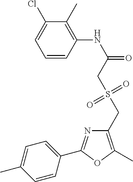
C1=CC(NC(=O)CS(CC2=C(C)OC(C3=CC=C(C)C=C3)=N2)(=O)=O)=C(C)C(Cl)=C1
